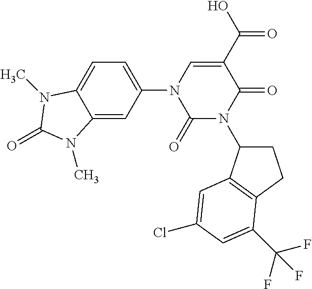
C1(=O)N(C2CCC3=C2C=C(Cl)C=C3C(F)(F)F)C(=O)C(C(O)=O)=CN1C1=CC=C2C(=C1)N(C)C(=O)N2C
